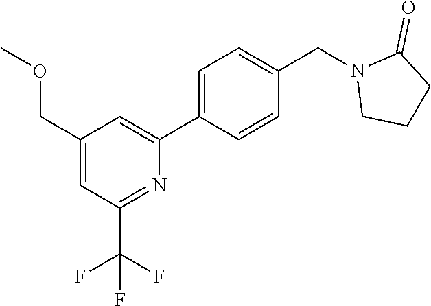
C1CN(CC2=CC=C(C3=CC(COC)=CC(C(F)(F)F)=N3)C=C2)C(=O)C1
